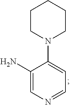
C1(N)=CN=CC=C1N1CCCCC1
